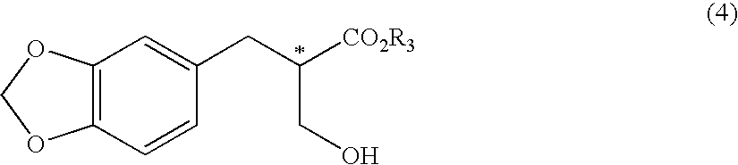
C12=C(C=CC(CC([CO2R3])CO)=C1)OCO2
